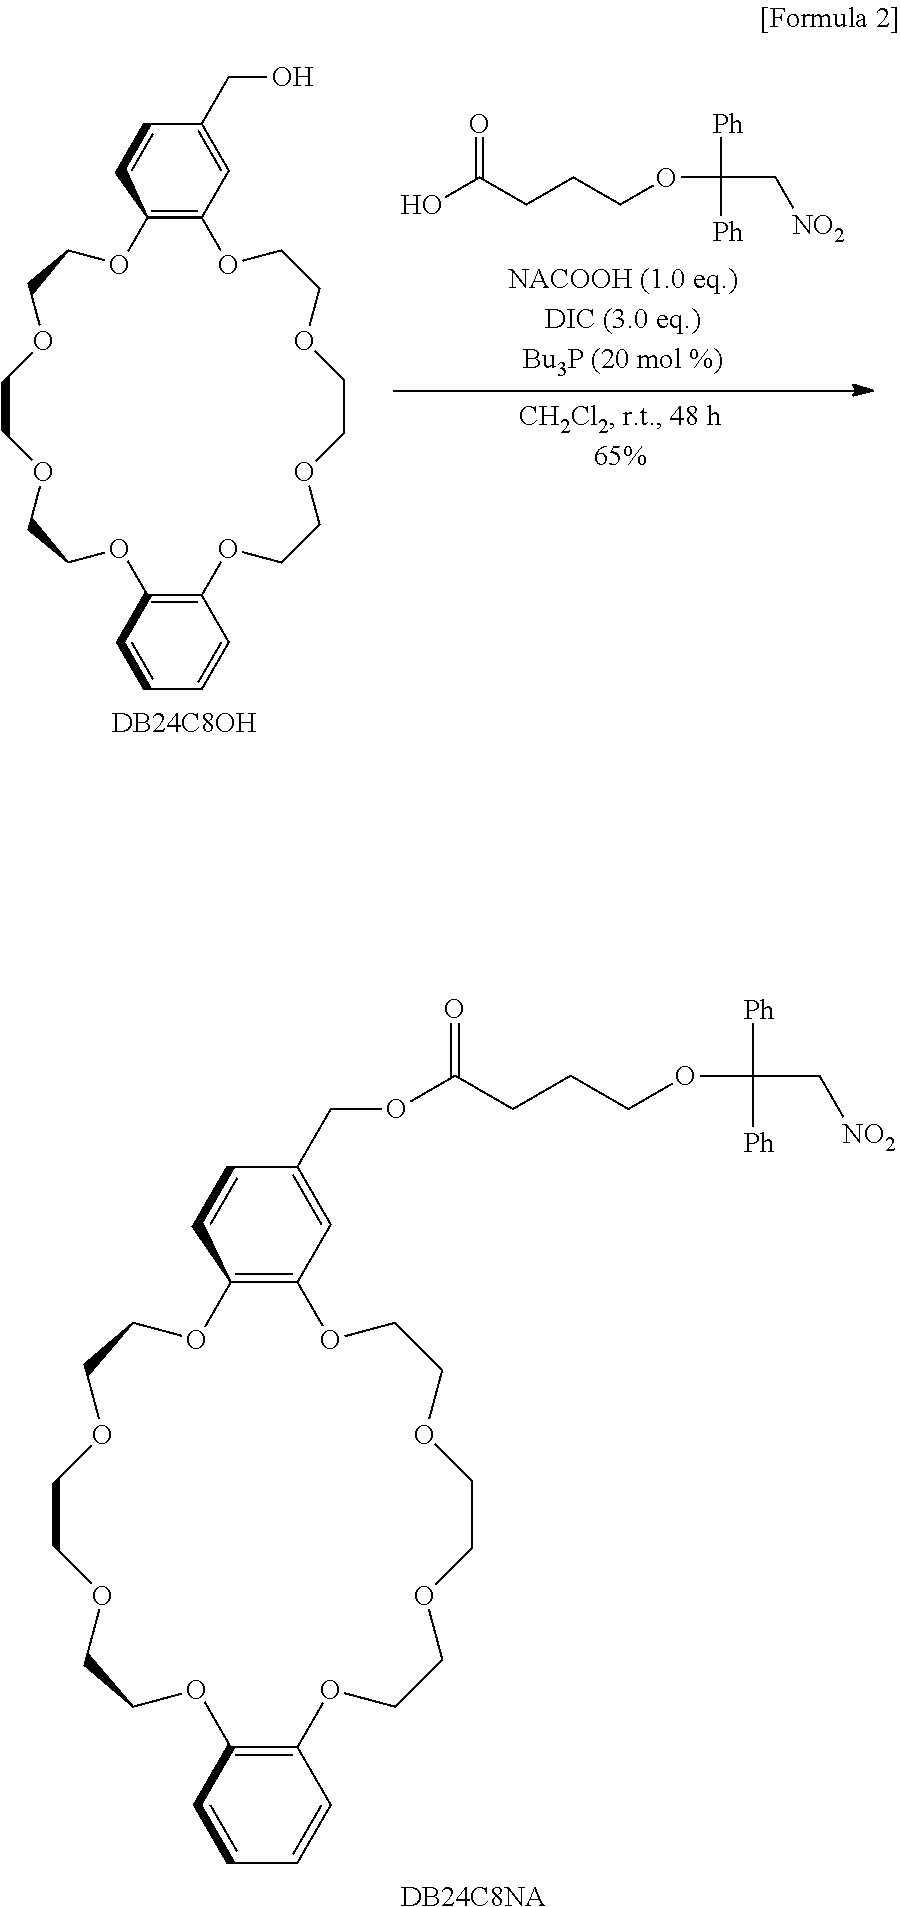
[DB24C8NA].C12=C(C=C(COC(CCCOC([Ph])([Ph])C[NO2])=O)C=C1)OCCOCCOCCOC1=C(C=CC=C1)OCCOCCOCCO2.C12=C(C=C(CO)C=C1)OCCOCCOCCOC1=C(C=CC=C1)OCCOCCOCCO2.[DB24C8OH].OC(CCCOC([Ph])([Ph])C[NO2])=O
